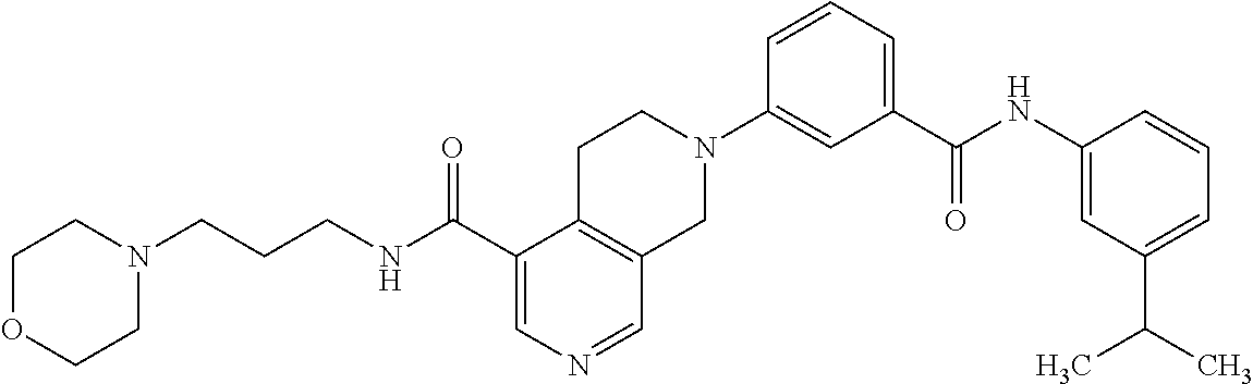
C1(C(NCCCN2CCOCC2)=O)=CN=CC2=C1CCN(C1=CC(C(NC3=CC(C(C)C)=CC=C3)=O)=CC=C1)C2
